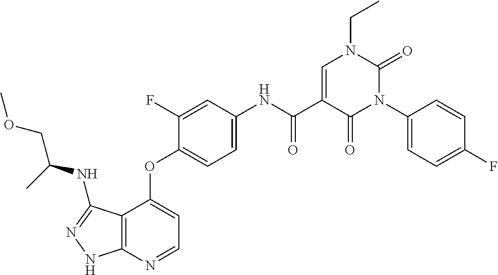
C12=C(N=CC=C1OC1=CC=C(NC(C3=CN(CC)C(=O)N(C4=CC=C(F)C=C4)C3=O)=O)C=C1F)NN=C2NC(COC)C
